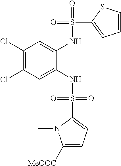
C1(Cl)=C(Cl)C=C(NS(=O)(=O)C2=CC=C([MeOOC])N2C)C(NS(=O)(C2=CC=CS2)=O)=C1
